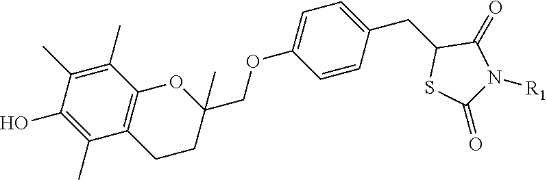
C1(C)=C(C)C2=C(C(C)=C1O)CCC(COC1=CC=C(CC3SC(=O)N([R1])C3=O)C=C1)(C)O2
